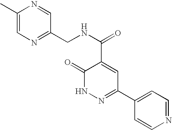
C1=CN=CC=C1C1=NNC(=O)C(C(NCC2=NC=C(C)N=C2)=O)=C1
